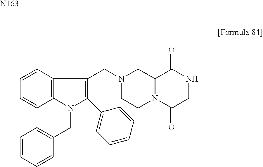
C1=CC2=C(C=C1)N(CC1=CC=CC=C1)C(C1=CC=CC=C1)=C2CN1CCN2C(C1)C(=O)NCC2=O.[N163]
